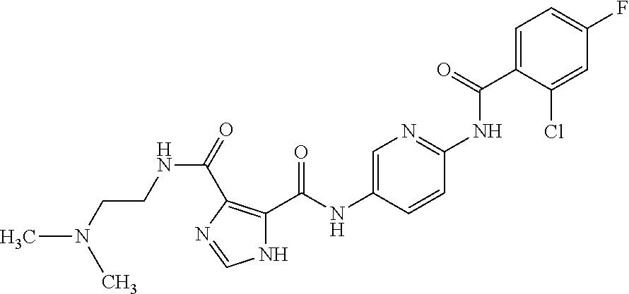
C1=C(C(=O)NC2=NC=C(NC(=O)C3=C(C(=O)NCCN(C)C)N=CN3)C=C2)C(Cl)=CC(F)=C1
